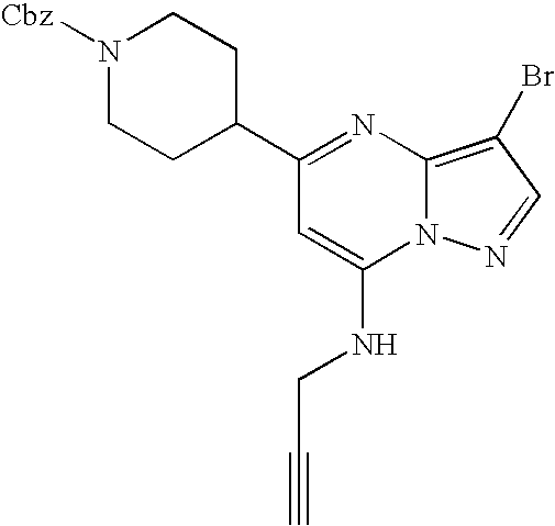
C1(C2=NC3=C(Br)C=NN3C(NCC#C)=C2)CCN([Cbz])CC1
